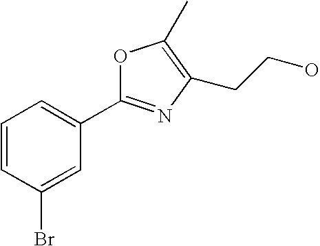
C1=CC(Br)=CC(C2=NC(CCO)=C(C)O2)=C1
